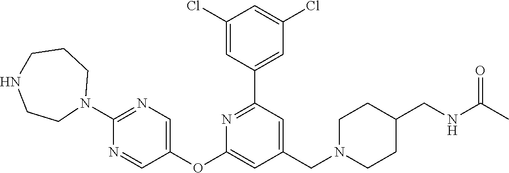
C1(Cl)=CC(C2=NC(OC3=CN=C(N4CCCNCC4)N=C3)=CC(CN3CCC(CNC(C)=O)CC3)=C2)=CC(Cl)=C1
